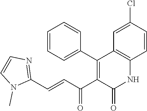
C(=CC(C1=C(C2=CC=CC=C2)C2=C(NC1=O)C=CC(Cl)=C2)=O)C1=NC=CN1C
